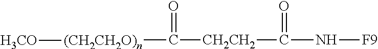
C(=O)([CH2CH2]C(N[F9])=O)[(CH2CH2O)n][H3CO]
